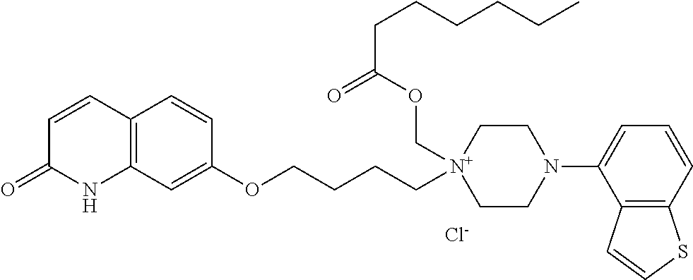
C12=C(C=C(OCCCC[N+]3(COC(=O)CCCCCC)CCN(C4=CC=CC5=C4C=CS5)CC3)C=C1)NC(=O)C=C2.[Cl-]
